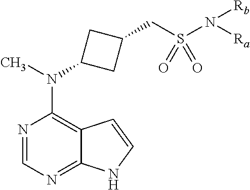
N1=CN=C2C(=C1N(C)C1CC(CS(N([Rb])[Ra])(=O)=O)C1)C=CN2
